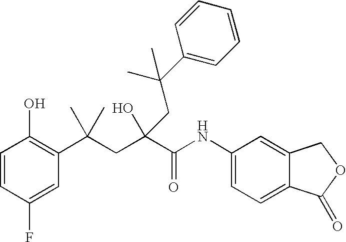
C1=CC(F)=CC(C(CC(C(NC2=CC=C3C(=C2)COC3=O)=O)(O)CC(C2=CC=CC=C2)(C)C)(C)C)=C1O
